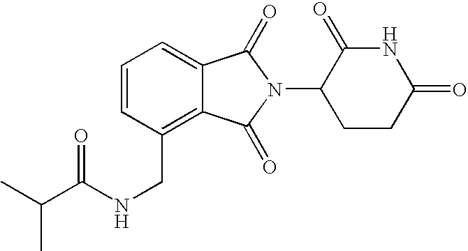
C1=CC=C2C(=C1CNC(C(C)C)=O)C(=O)N(C1CCC(=O)NC1=O)C2=O
